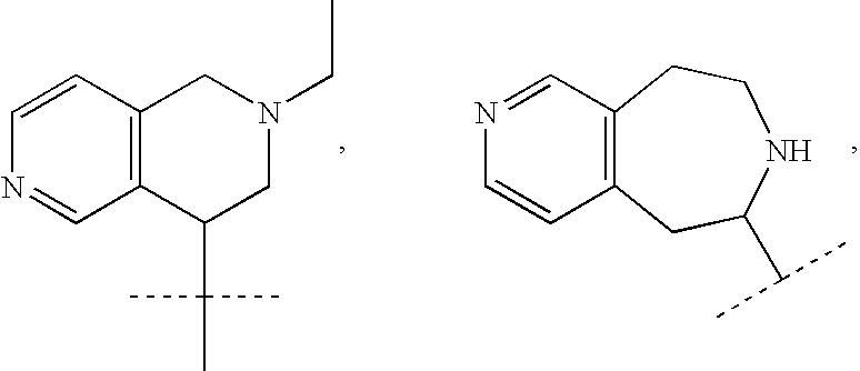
C1=CC2=C(C=N1)C(C(C)(C)C)CN(CC)C2.N1=CC2=C(C=C1)CC(C(C)C)NCC2
